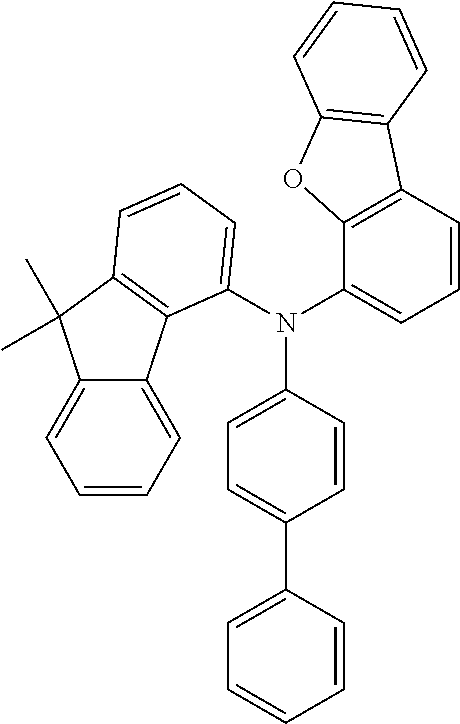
N(C1=CC=C(C2=CC=CC=C2)C=C1)(C1=CC=CC2=C1C1=CC=CC=C1C2(C)C)C1=CC=CC2=C1OC1=C2C=CC=C1
